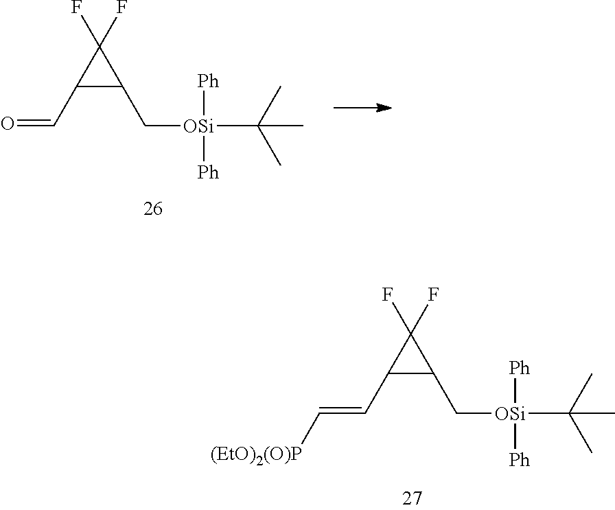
C1(F)(F)C(C=C[(EtO)2(O)P])C1C[OSi](C(C)(C)C)([Ph])[Ph].C1(F)(F)C(C=O)C1C[OSi](C(C)(C)C)([Ph])[Ph]
